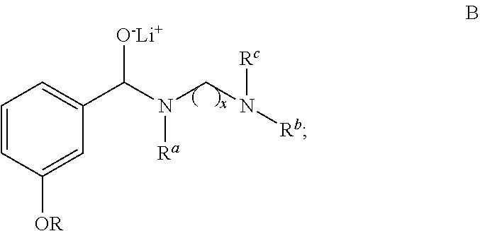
C1=CC([OR])=CC(C(N([Ra])CN([Rc])[Rb])[O-Li+])=C1
